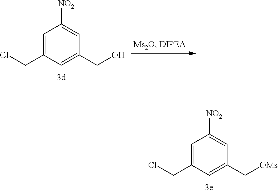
C1=C(CCl)C=C(C[OMs])C=C1[NO2].C1=C(CCl)C=C(CO)C=C1[NO2]
